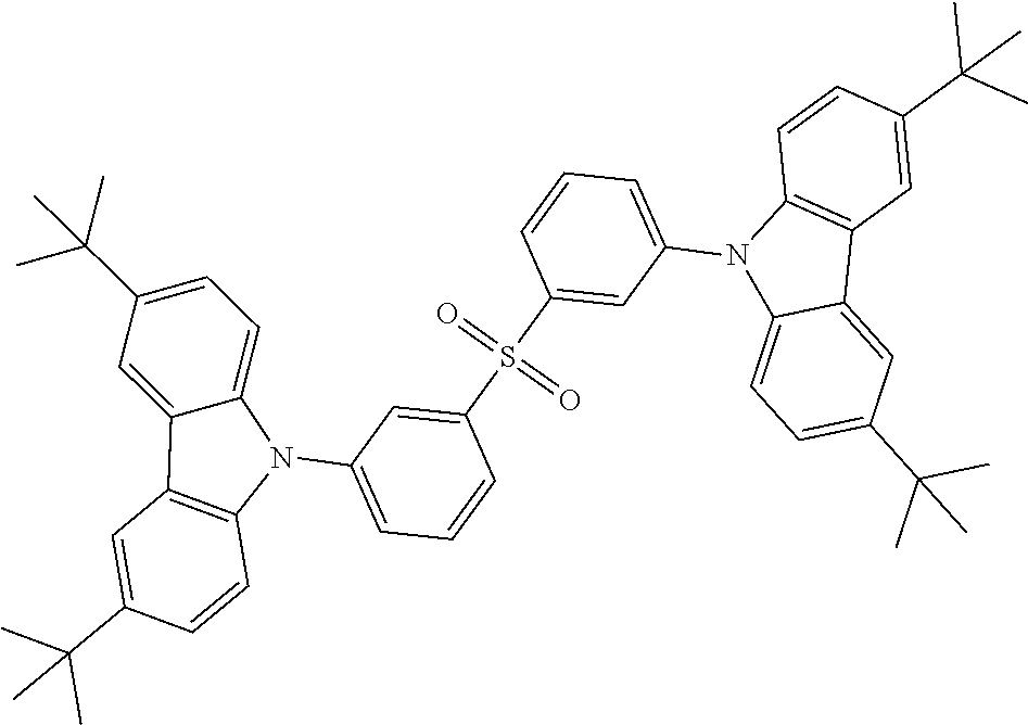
C1(C(C)(C)C)=CC2=C(C=C1)N(C1=CC=CC(S(=O)(=O)C3=CC(N4C5=CC=C(C(C)(C)C)C=C5C5=C4C=CC(C(C)(C)C)=C5)=CC=C3)=C1)C1=CC=C(C(C)(C)C)C=C21
